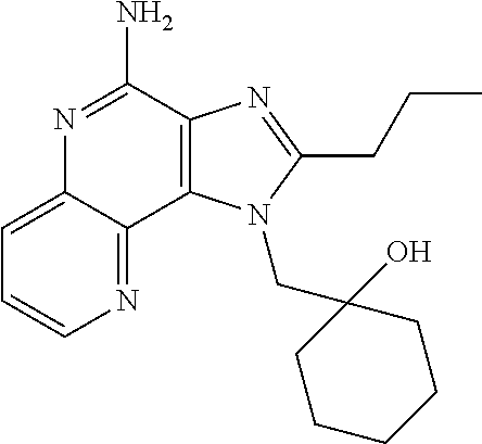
C12=C(C(N)=NC3=CC=CN=C13)N=C(CCC)N2CC1(O)CCCCC1
